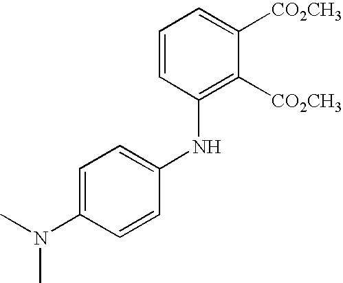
C1=CC(NC2=CC=C(N(C)C)C=C2)=C([CO2CH3])C([CO2CH3])=C1
